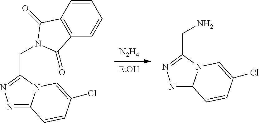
[N2H4].[EtOH].N1=C2N(C(CN)=N1)C=C(Cl)C=C2.N1=C2N(C(CN3C(=O)C4=C(C3=O)C=CC=C4)=N1)C=C(Cl)C=C2
